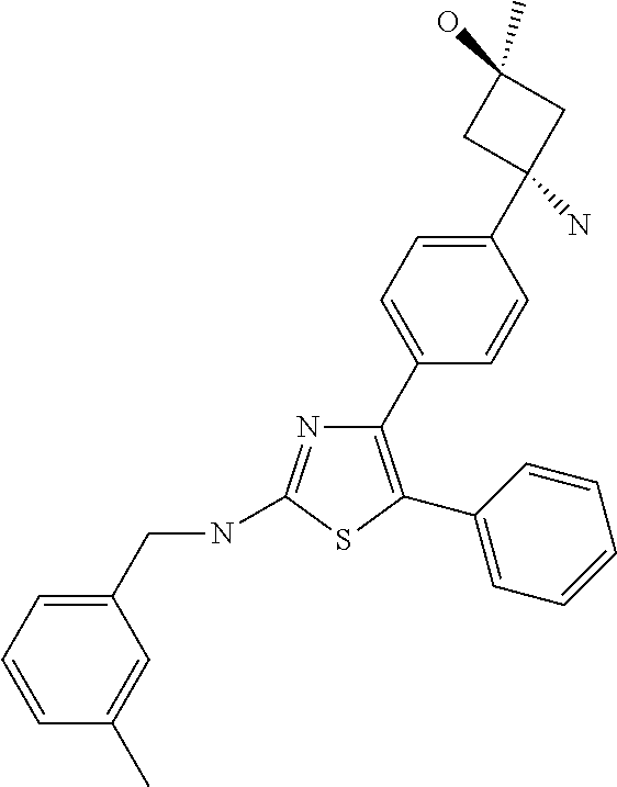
N1=C(NCC2=CC=CC(C)=C2)SC(C2=CC=CC=C2)=C1C1=CC=C(C2(N)CC(O)(C)C2)C=C1
